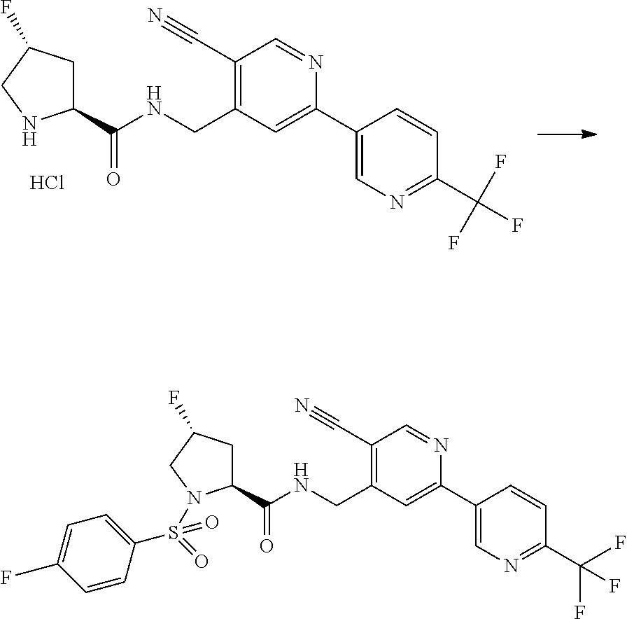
C1(C(NCC2=C(C#N)C=NC(C3=CN=C(C(F)(F)F)C=C3)=C2)=O)CC(F)CN1S(=O)(=O)C1=CC=C(F)C=C1.C1(C(NCC2=C(C#N)C=NC(C3=CN=C(C(F)(F)F)C=C3)=C2)=O)CC(F)CN1.Cl
